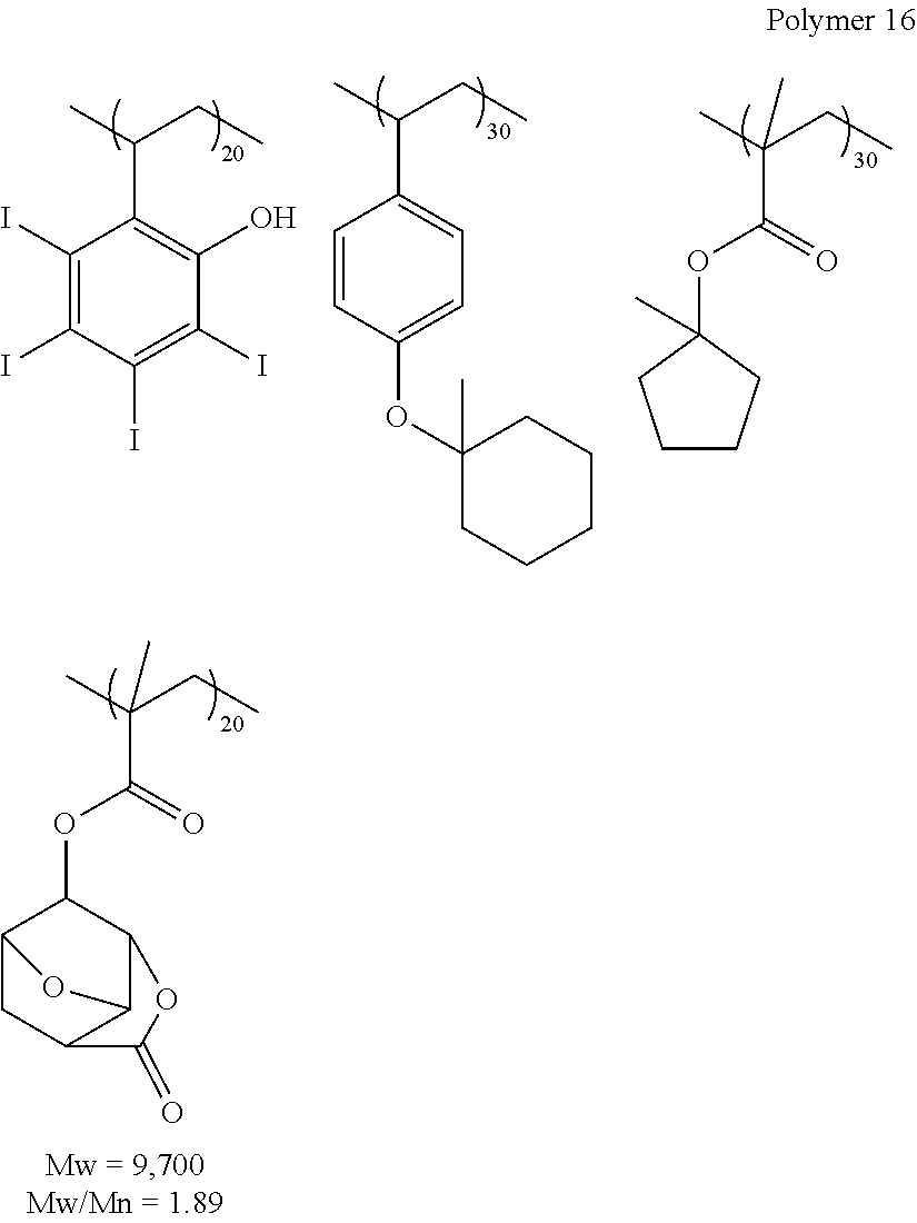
C1(I)=C(I)C(I)=C(I)C(O)=C1C(CC)C.C1CCC(C)(OC(C(C)(CC)C)=O)C1.C1(C(C)CC)=CC=C(OC2(C)CCCCC2)C=C1.C1(OC(C(C)(CC)C)=O)C2CC3C(C1OC3=O)O2
